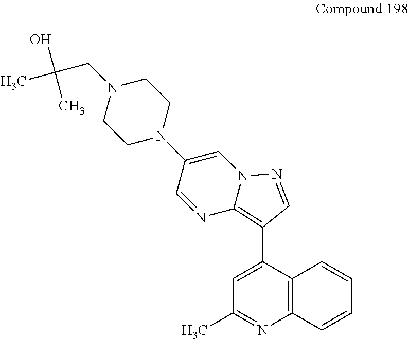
C1CN(C2=CN3C(=C(C4=CC(C)=NC5=C4C=CC=C5)C=N3)N=C2)CCN1CC(C)(O)C
